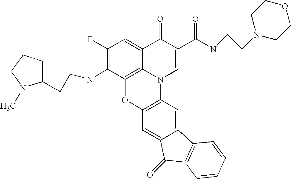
C1(F)=C(NCCC2CCCN2C)C2=C3C(=C1)C(=O)C(C(NCCN1CCOCC1)=O)=CN3C1=C(O2)C=C2C(=C1)C1=C(C2=O)C=CC=C1
